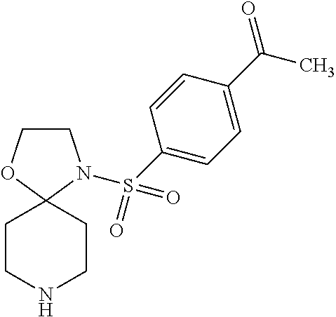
C1CN(S(C2=CC=C(C(=O)C)C=C2)(=O)=O)C2(O1)CCNCC2
